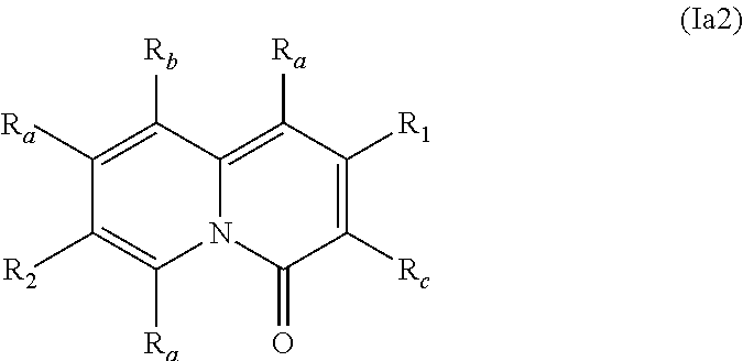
C1([Ra])=C([Rb])C2=C([Ra])C([R1])=C([Rc])C(=O)N2C([Ra])=C1[R2]
